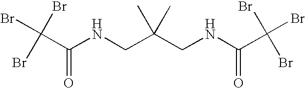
C(C(=O)NCC(CNC(=O)C(Br)(Br)Br)(C)C)(Br)(Br)Br
